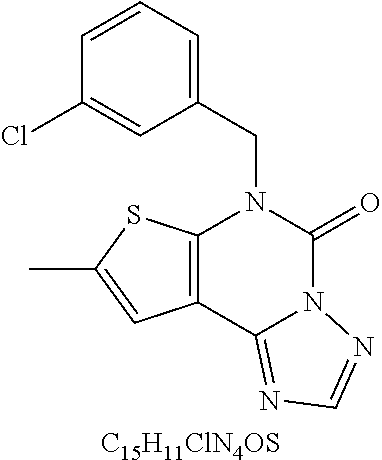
C12=C(C3=NC=NN3C(=O)N1CC1=CC=CC(Cl)=C1)C=C(C)S2.[C15H11ClN4OS]
